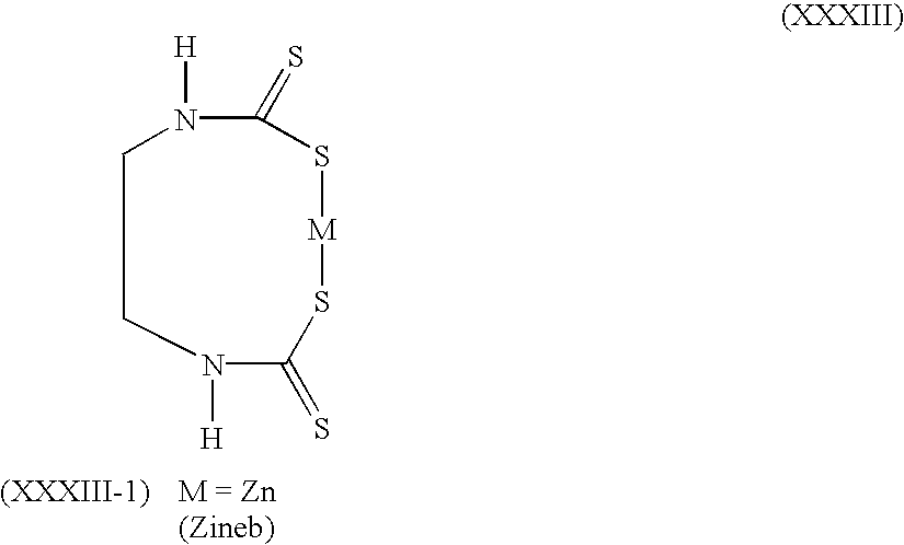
C1N([H])C(=S)S[M]SC(=S)N([H])C1
